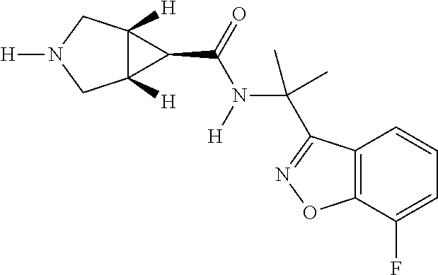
C12([H])C([H])(CN([H])C1)C2C(=O)N(C(C)(C1=NOC2=C1C=CC=C2F)C)[H]
